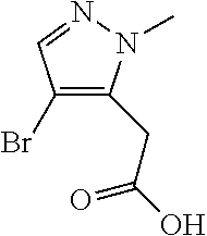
C1(Br)=C(CC(O)=O)N(C)N=C1
